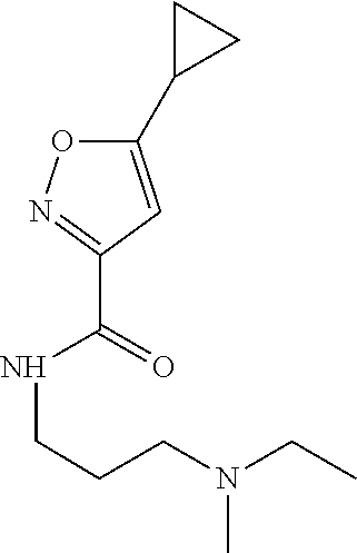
C(NC(C1=NOC(C2CC2)=C1)=O)CCN(CC)C
